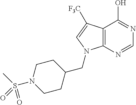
C12=C(N=CN=C1O)N(CC1CCN(S(C)(=O)=O)CC1)C=C2[F3C]
